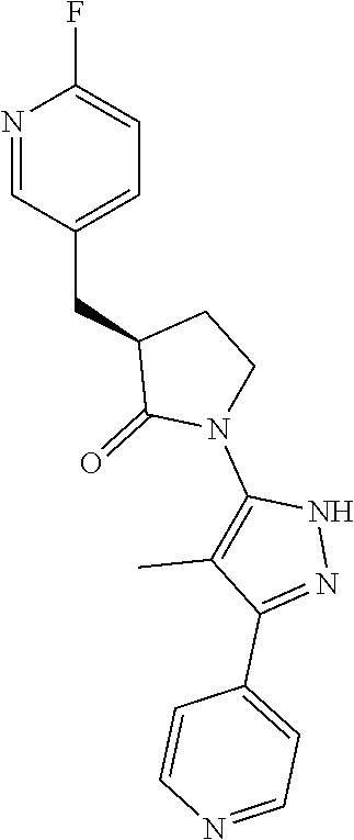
N1=CC(CC2C(=O)N(C3=C(C)C(C4=CC=NC=C4)=NN3)CC2)=CC=C1F
